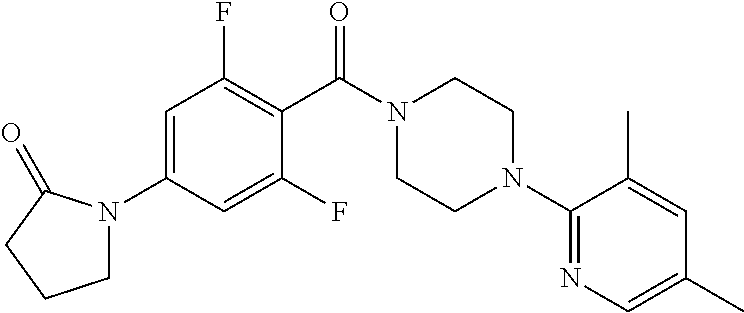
C1=C(N2CCCC2=O)C=C(F)C(C(N2CCN(C3=NC=C(C)C=C3C)CC2)=O)=C1F
